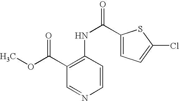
C1(NC(=O)C2=CC=C(Cl)S2)=C(C(OC)=O)C=NC=C1
